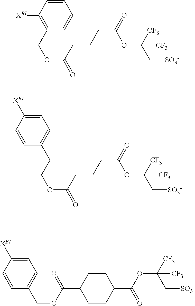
C1=CC([XBI])=C(COC(=O)CCCC(=O)OC([CF3])(C[SO3-])[CF3])C=C1.C1=C([XBI])C=CC(CCOC(=O)CCCC(=O)OC([CF3])(C[SO3-])[CF3])=C1.C1=C([XBI])C=CC(COC(=O)C2CCC(C(=O)OC(C[SO3-])([CF3])[CF3])CC2)=C1
